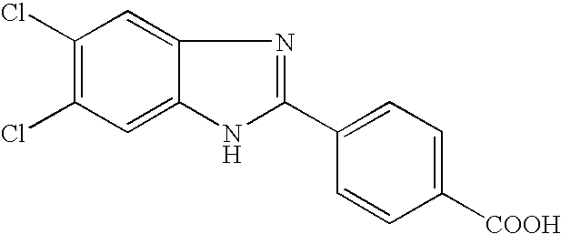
C1(Cl)=C(Cl)C=C2C(=C1)N=C(C1=CC=C([COOH])C=C1)N2
